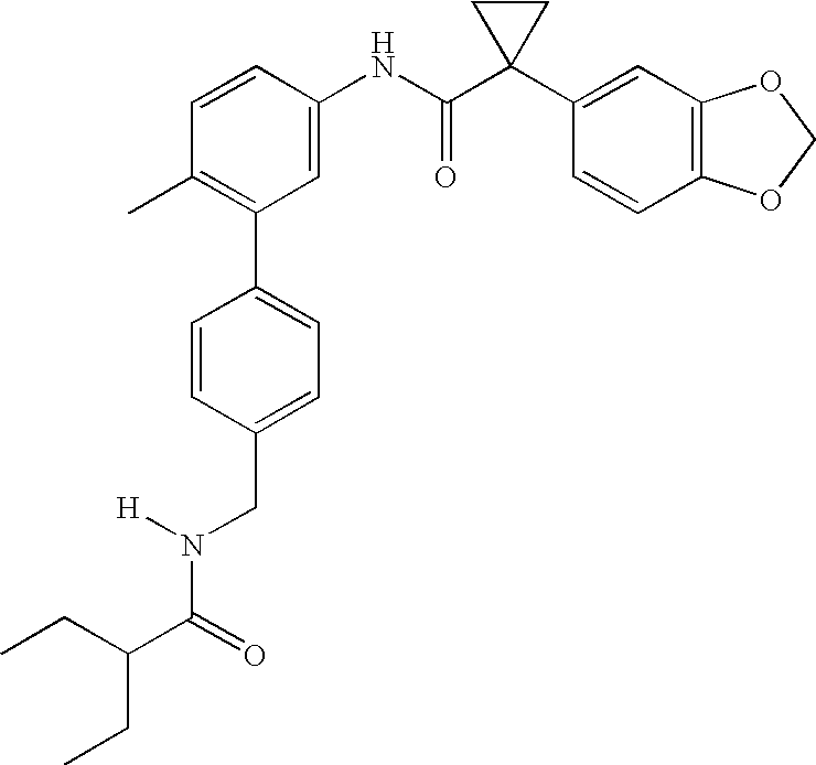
C1(NC(C2(C3=CC4=C(C=C3)OCO4)CC2)=O)=CC(C2=CC=C(CN([H])C(=O)C(CC)CC)C=C2)=C(C)C=C1
